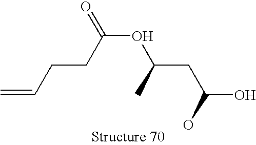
C=CCCC(OC(CC(O)O)C)=O
